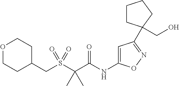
C1C(CS(C(C(NC2=CC(C3(CO)CCCC3)=NO2)=O)(C)C)(=O)=O)CCOC1
